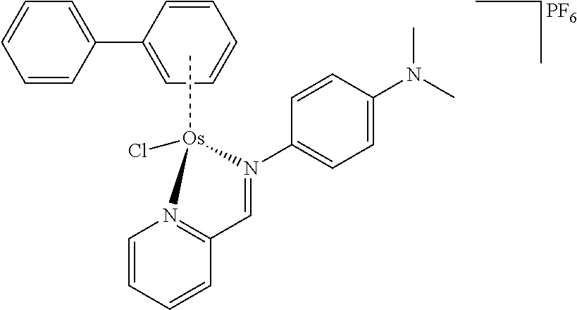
[PF6].C[Os]1(Cl)N2=C(C=CC=C2)C=N1C1=CC=C(N(C)C)C=C1.C1(C2=CC=CC=C2)=CC=CC=C1
